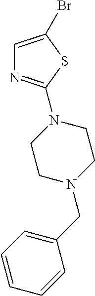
C1=C(Br)SC(N2CCN(CC3=CC=CC=C3)CC2)=N1
